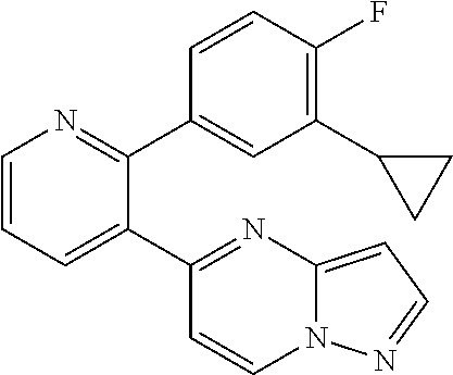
C1=CC=C(C2=NC3=CC=NN3C=C2)C(C2=CC(C3CC3)=C(F)C=C2)=N1
